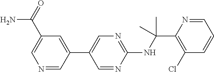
N(C(C1=C(Cl)C=CC=N1)(C)C)C1=NC=C(C2=CC(C(=O)N)=CN=C2)C=N1
